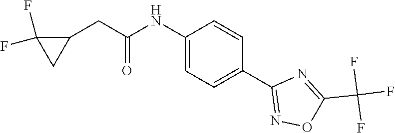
C1(NC(CC2C(F)(F)C2)=O)=CC=C(C2=NOC(C(F)(F)F)=N2)C=C1
